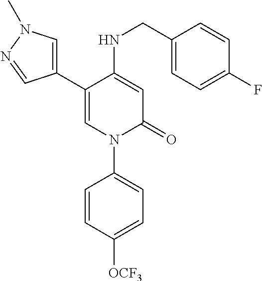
C1=C(NCC2=CC=C(F)C=C2)C(C2=CN(C)N=C2)=CN(C2=CC=C([OCF3])C=C2)C1=O
